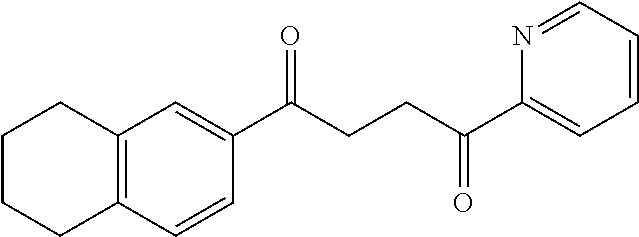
C1(C(CCC(C2=CC=CC=N2)=O)=O)=CC2=C(C=C1)CCCC2
